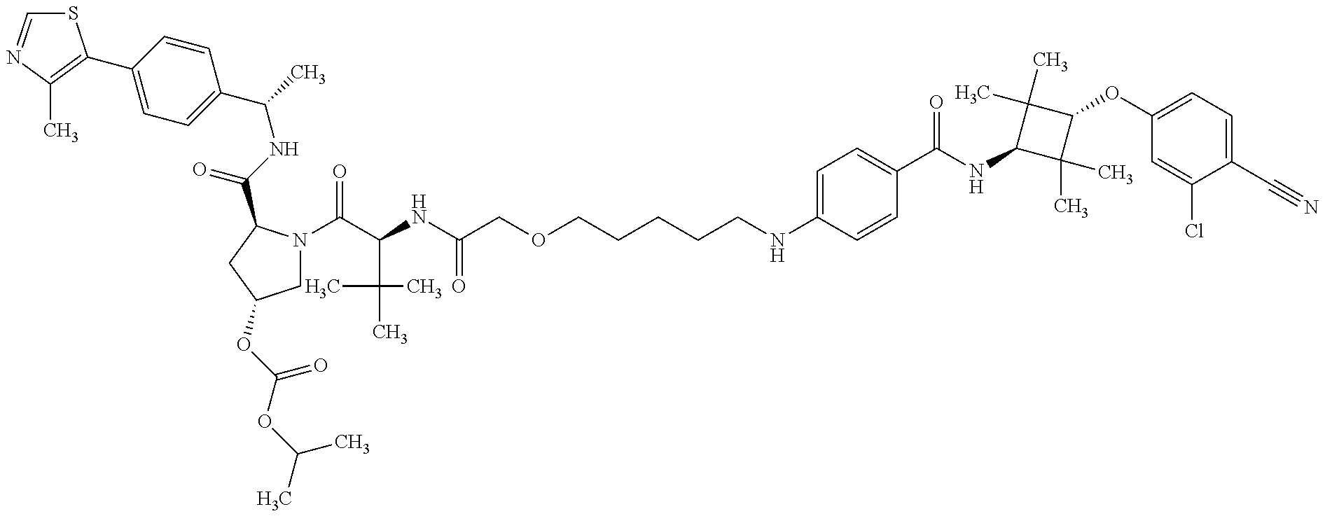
S1C=NC(C)=C1C1=CC=C(C(C)NC(=O)C2N(C(C(NC(COCCCCCNC3=CC=C(C(NC4C(C)(C)C(OC5=CC=C(C#N)C(Cl)=C5)C4(C)C)=O)C=C3)=O)C(C)(C)C)=O)CC(OC(OC(C)C)=O)C2)C=C1
